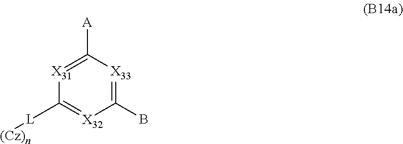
C1([L][(Cz)n])=[X32]C(B)=[X33]C([A])=[X31]1
